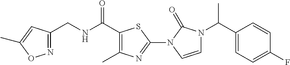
C(NC(=O)C1=C(C)N=C(N2C(=O)N(C(C3=CC=C(F)C=C3)C)C=C2)S1)C1=NOC(C)=C1
